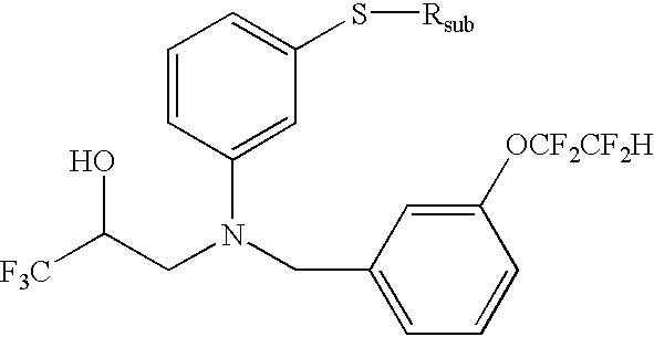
C1=CC(N(CC2=CC=CC([OCF2CF2H])=C2)CC([F3C])O)=CC(S[Rsub])=C1
